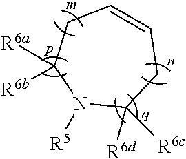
C1=CCC([R6d])([R6c])N([R5])C([R6b])([R6a])C1
